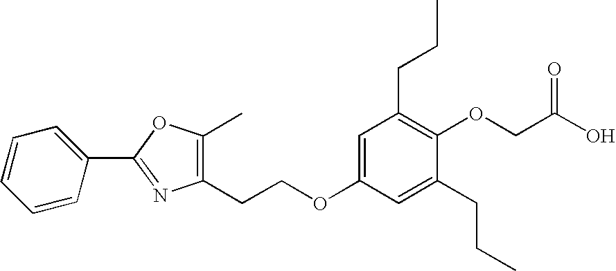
C1=C(C2=NC(CCOC3=CC(CCC)=C(OCC(O)=O)C(CCC)=C3)=C(C)O2)C=CC=C1
